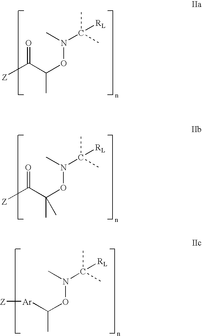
[Z]C(C(ON(C(C)(C)[RL])C)C)=O.[Z]C(C(ON(C(C)(C)[RL])C)(C)C)=O.C(ON(C(C)(C)[RL])C)(C)[Ar][Z]
